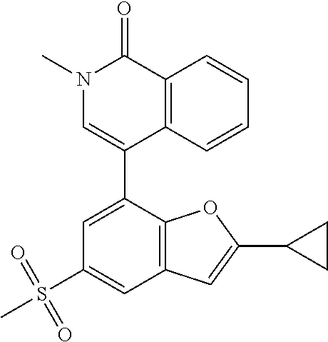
C1(C2=CN(C)C(=O)C3=C2C=CC=C3)=CC(S(C)(=O)=O)=CC2=C1OC(C1CC1)=C2
